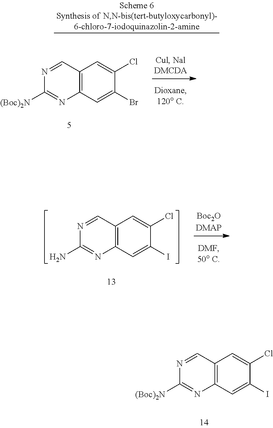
N1=CC2=C(N=C1[(Boc)2N])C=C(Br)C(Cl)=C2.N1=CC2=C(N=C1N)C=C(I)C(Cl)=C2.N1=CC2=C(N=C1[(Boc)2N])C=C(I)C(Cl)=C2
